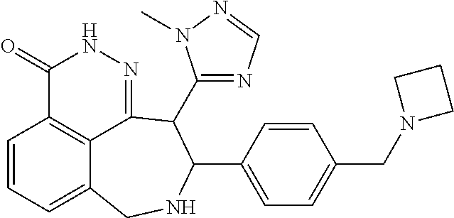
C1=CC=C2C3=C1C(=O)NN=C3C(C1=NC=NN1C)C(C1=CC=C(CN3CCC3)C=C1)NC2
